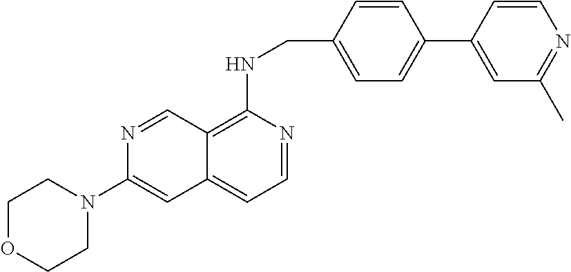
C1=CC(CNC2=C3C(=CC=N2)C=C(N2CCOCC2)N=C3)=CC=C1C1=CC(C)=NC=C1
